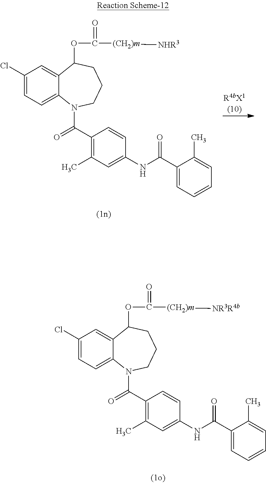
C1(Cl)=CC=C2C(=C1)C(OC([(CH2)m][NR3R4b])=O)CCCN2C(=O)C1=C(C)C=C(NC(=O)C2=CC=CC=C2C)C=C1.C1(Cl)=CC=C2C(=C1)C(OC([(CH2)m][NHR3])=O)CCCN2C(=O)C1=C(C)C=C(NC(=O)C2=CC=CC=C2C)C=C1.[R4bX1]
